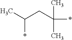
C(*)(C)CC(*)(C)C
